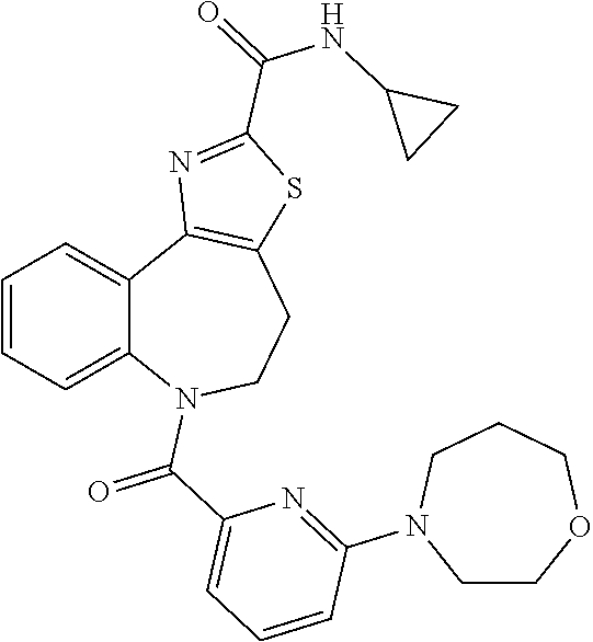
C1=CC=C2C(=C1)C1=C(CCN2C(=O)C2=CC=CC(N3CCOCCC3)=N2)SC(C(=O)NC2CC2)=N1
